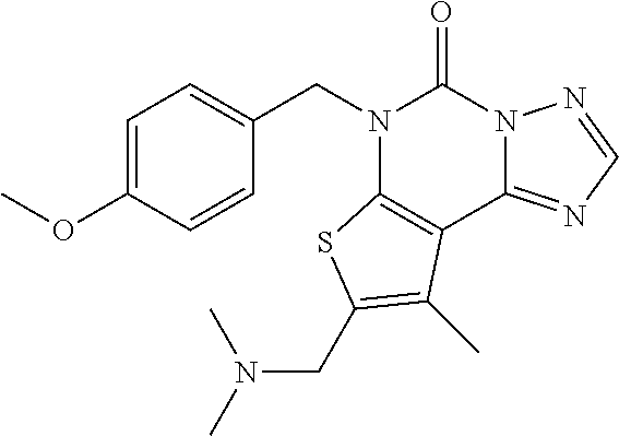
C1=C(OC)C=CC(CN2C3=C(C4=NC=NN4C2=O)C(C)=C(CN(C)C)S3)=C1
